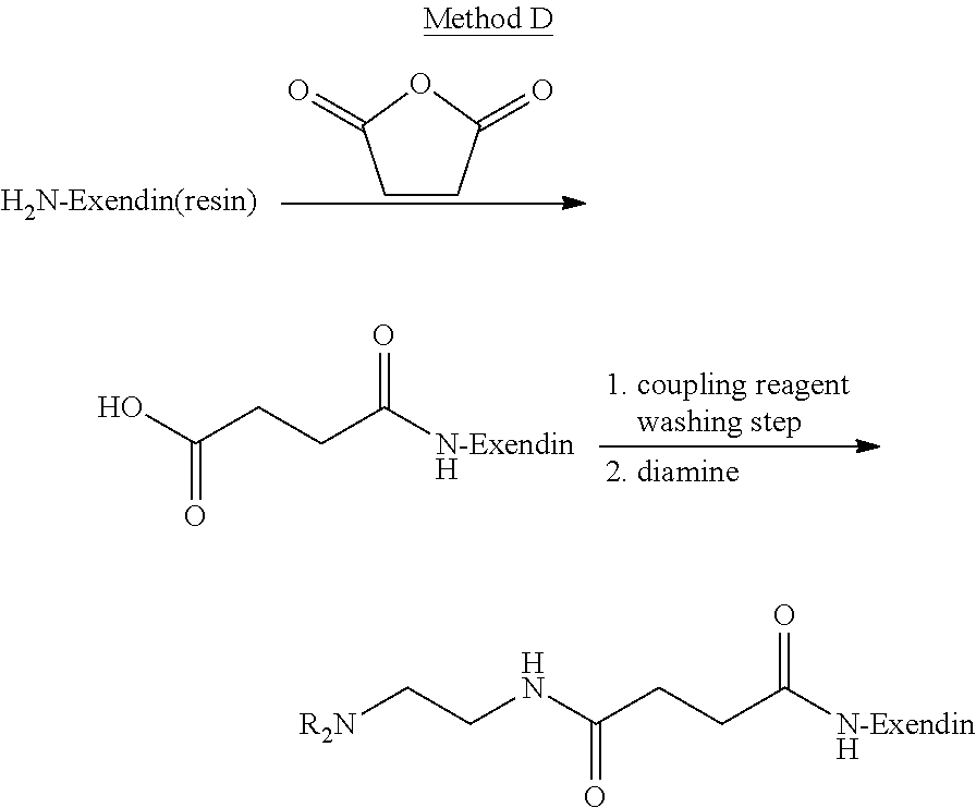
[H2N-Exendin(resin)].C1CC(=O)OC1=O.OC(CCC([N-ExendinH])=O)=O.[R2N]CCNC(CCC([N-ExendinH])=O)=O
